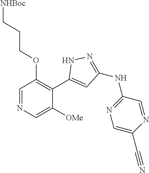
C1=NC=C([OMe])C(C2=CC(NC3=NC=C(C#N)N=C3)=NN2)=C1OCCC[NHBoc]
